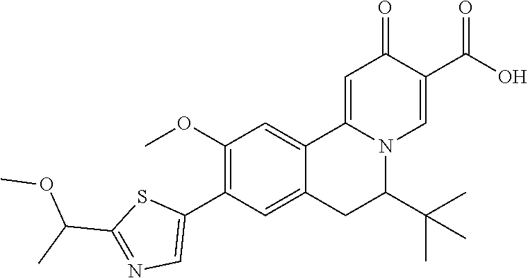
N1=C(C(OC)C)SC(C2=C(OC)C=C3C4=CC(=O)C(C(=O)O)=CN4C(C(C)(C)C)CC3=C2)=C1
